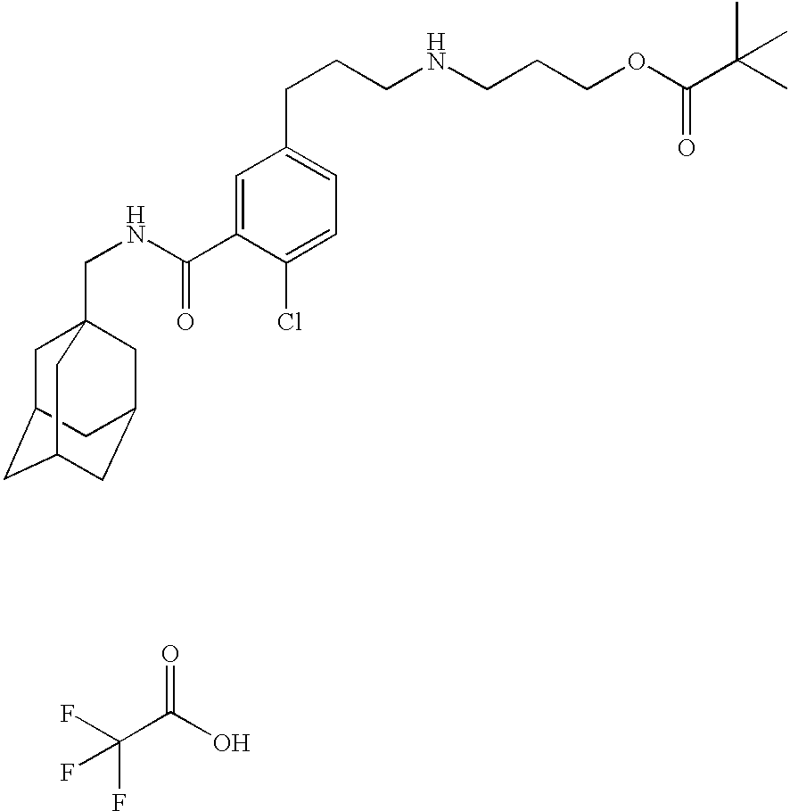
C1C2CC3CC(CC1(CNC(C1=CC(CCCNCCCOC(C(C)(C)C)=O)=CC=C1Cl)=O)C3)C2.C(C(O)=O)(F)(F)F
